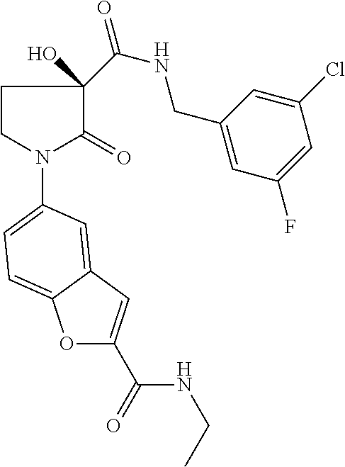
C1CN(C2=CC=C3OC(C(=O)NCC)=CC3=C2)C(=O)C1(C(=O)NCC1=CC(F)=CC(Cl)=C1)O
